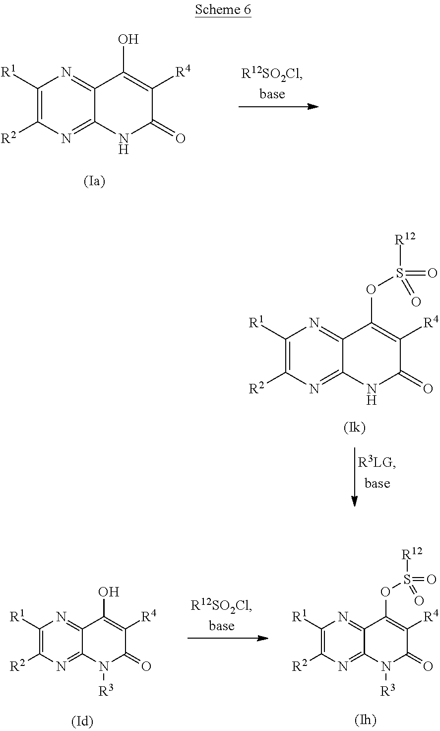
C1([R1])=C([R2])N=C2C(=N1)C(O)=C([R4])C(=O)N2.C1([R1])=C([R2])N=C2C(=N1)C(OS([R12])(=O)=O)=C([R4])C(=O)N2.C1([R1])=C([R2])N=C2C(=N1)C(O)=C([R4])C(=O)N2[R3].C1([R1])=C([R2])N=C2C(=N1)C(OS(=O)(=O)[R12])=C([R4])C(=O)N2[R3]
